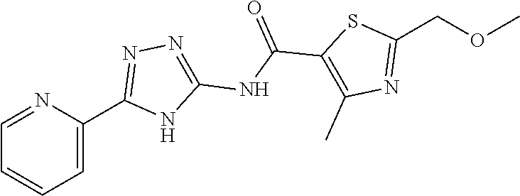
C1=C(C2=NN=C(NC(C3=C(C)N=C(COC)S3)=O)N2)N=CC=C1
